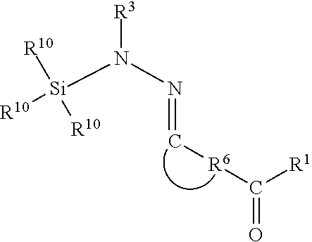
C(=NN([Si]([R10])([R10])[R10])[R3])[R6]C(=O)[R1]
